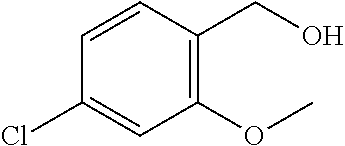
C1(OC)=C(CO)C=CC(Cl)=C1
